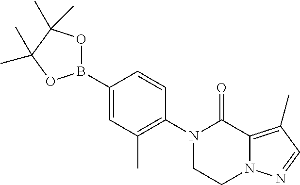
B1(C2=CC(C)=C(N3CCN4C(=C(C)C=N4)C3=O)C=C2)OC(C)(C)C(C)(C)O1
